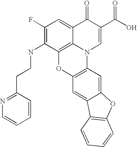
C1(F)=C(NCCC2=NC=CC=C2)C2=C3C(=C1)C(=O)C(C(O)=O)=CN3C1=C(O2)C=C2C(=C1)OC1=C2C=CC=C1
